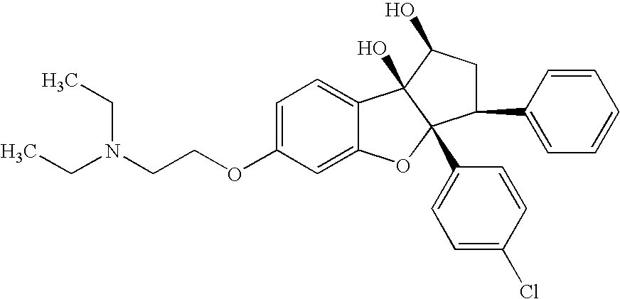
C1=C(OCCN(CC)CC)C=C2C(=C1)C1(O)C(C3=CC=C(Cl)C=C3)(O2)C(C2=CC=CC=C2)CC1O
